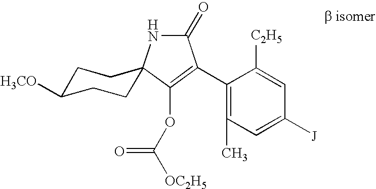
C1(=O)NC2(C(OC(=O)[OC2H5])=C1C1=C(C)C=C([J])C=C1[C2H5])CCC([H3CO])CC2
